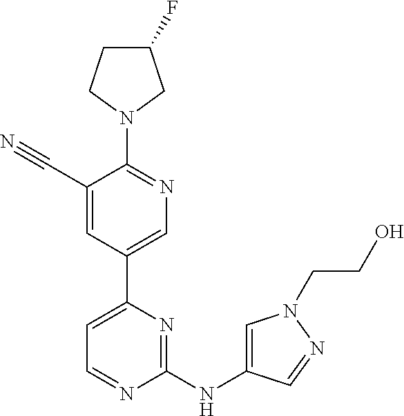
C1(F)CCN(C2=NC=C(C3=CC=NC(NC4=CN(CCO)N=C4)=N3)C=C2C#N)C1
